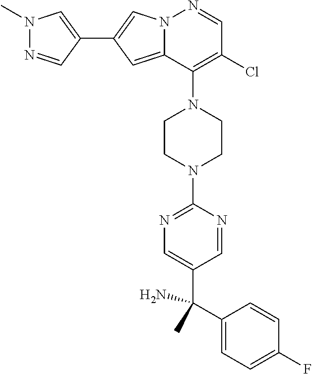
N12C(=CC(C3=CN(C)N=C3)=C1)C(N1CCN(C3=NC=C(C(C4=CC=C(F)C=C4)(C)N)C=N3)CC1)=C(Cl)C=N2
